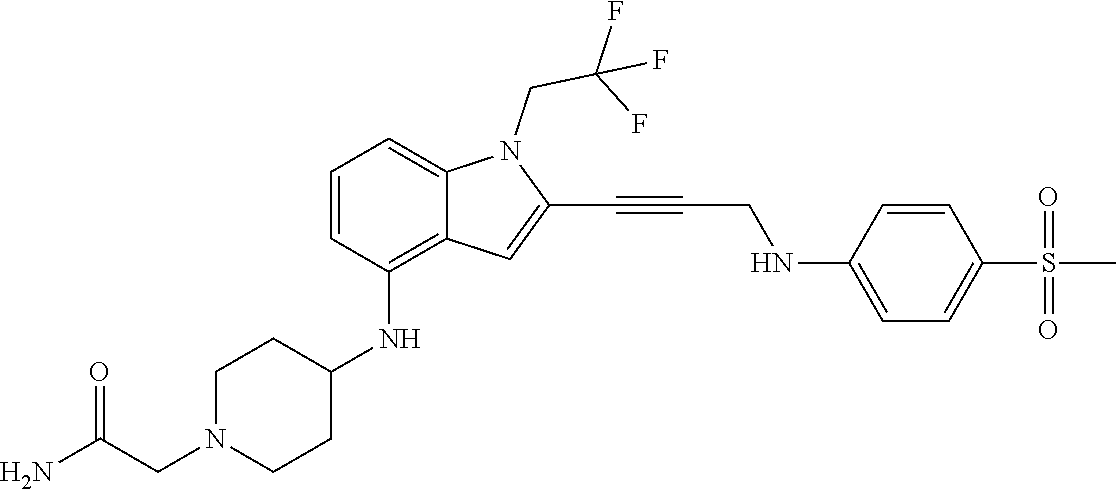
C(C#CC1=CC2=C(NC3CCN(CC(N)=O)CC3)C=CC=C2N1CC(F)(F)F)NC1=CC=C(S(C)(=O)=O)C=C1
